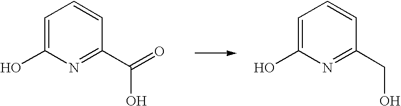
C1=C(O)N=C(C(=O)O)C=C1.C1=C(O)N=C(CO)C=C1
